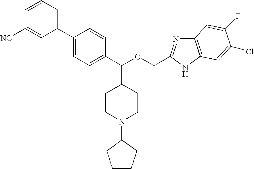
C1=CC([NC])=CC(C2=CC=C(C(OCC3=NC4=C(N3)C=C(Cl)C(F)=C4)C3CCN(C4CCCC4)CC3)C=C2)=C1
